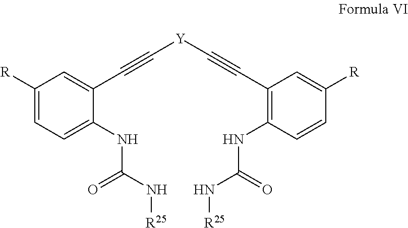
C1([R])=CC=C(NC(=O)N[R25])C(C#C[Y]C#CC2=C(NC(N[R25])=O)C=CC([R])=C2)=C1
